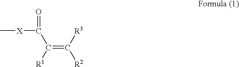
C[X]C(C(=C([R2])[R3])[R1])=O
